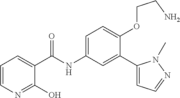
C1=CN=C(O)C(C(=O)NC2=CC=C(OCCN)C(C3=CC=NN3C)=C2)=C1
